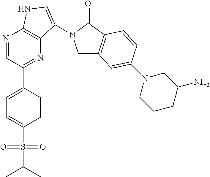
N1=CC(C2=CC=C(S(=O)(=O)C(C)C)C=C2)=NC2=C1NC=C2N1CC2=C(C1=O)C=CC(N1CCCC(N)C1)=C2
